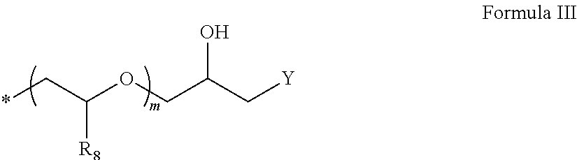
[R8]C(C*)OCC(C[Y])O
